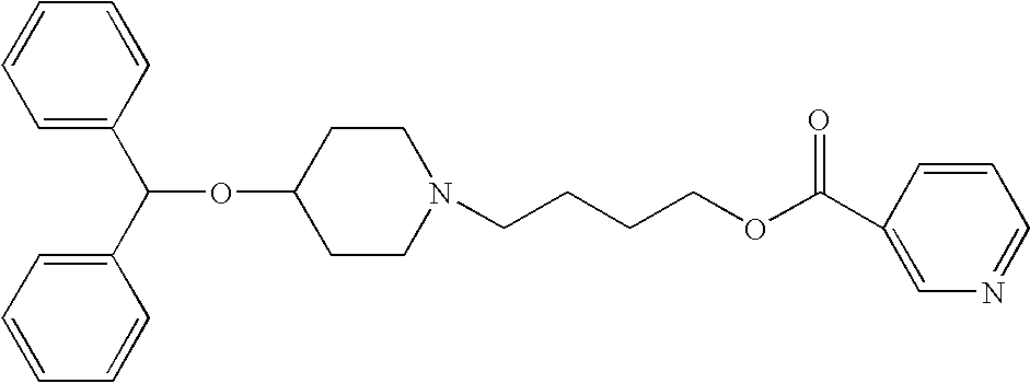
C1=CC=CC=C1C(C1=CC=CC=C1)OC1CCN(CCCCOC(C2=CN=CC=C2)=O)CC1
